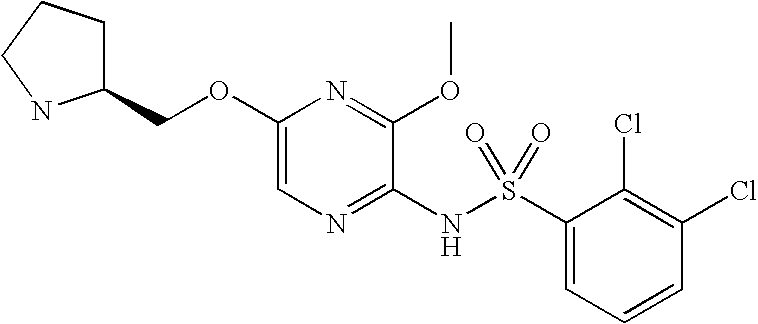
C1(OCC2CCCN2)=CN=C(NS(=O)(C2=CC=CC(Cl)=C2Cl)=O)C(OC)=N1
